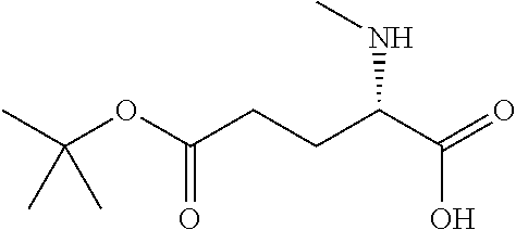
CC(OC(CCC(C(=O)O)NC)=O)(C)C
